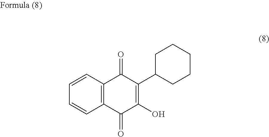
C1=CC2=C(C=C1)C(=O)C(C1CCCCC1)=C(O)C2=O
